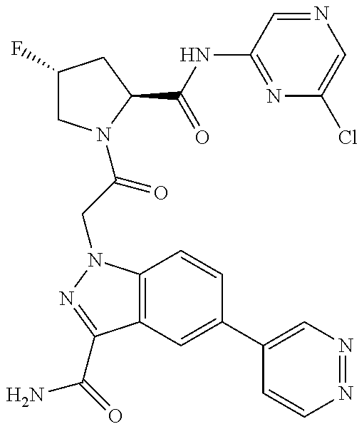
C1(F)CN(C(CN2C3=C(C(C(=O)N)=N2)C=C(C2=CN=NC=C2)C=C3)=O)C(C(NC2=NC(Cl)=CN=C2)=O)C1
